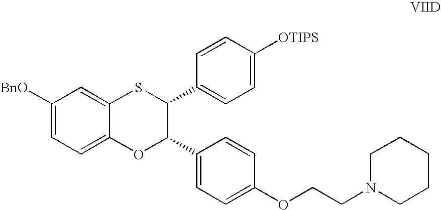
C1([BnO])=CC=C2C(=C1)SC(C1=CC=C([OTIPS])C=C1)C(C1=CC=C(OCCN3CCCCC3)C=C1)O2
